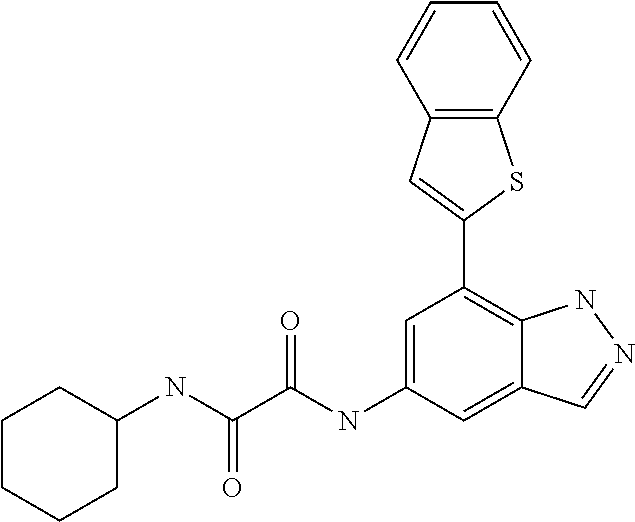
C1(NC(=O)C(=O)NC2=CC(C3=CC4=C(S3)C=CC=C4)=C3C(=C2)C=NN3)CCCCC1
